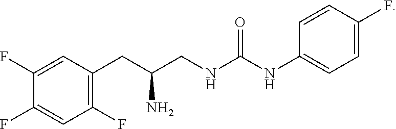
C1(F)=C(CC(CNC(NC2=CC=C(F)C=C2)=O)N)C=C(F)C(F)=C1
